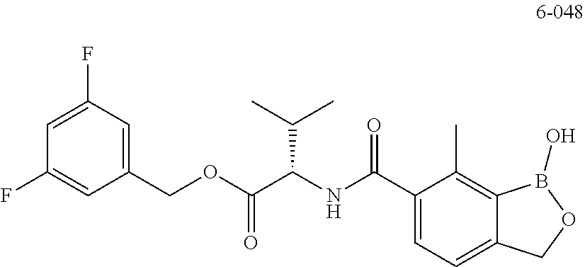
C1(COC(C(NC(C2=CC=C3C(=C2C)B(O)OC3)=O)C(C)C)=O)=CC(F)=CC(F)=C1
